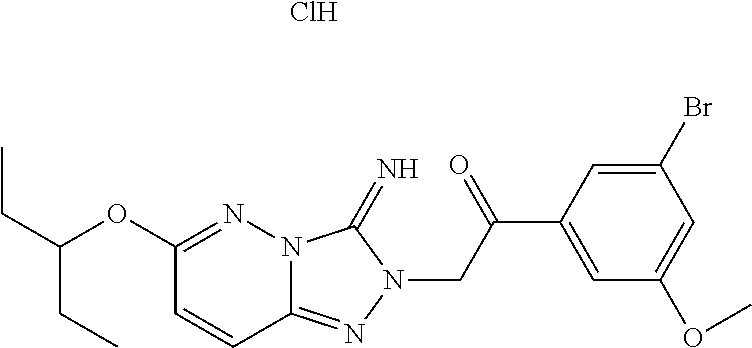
C12=NN(CC(=O)C3=CC(OC)=CC(Br)=C3)C(=N)N1N=C(OC(CC)CC)C=C2.Cl
